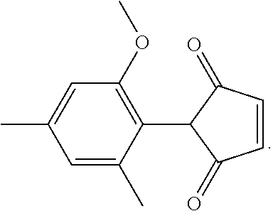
C1(C2C(=O)C=CC2=O)=C(OC)C=C(C)C=C1C
